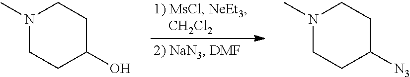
N1(C)CCC(O)CC1.N1(C)CCC([N3])CC1
